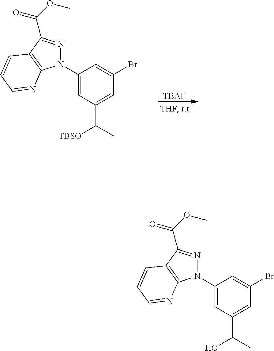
[TBAF].N1(C2=CC(C(C)[TBSO])=CC(Br)=C2)N=C(C(OC)=O)C2=C1N=CC=C2.N1(C2=CC(C(C)O)=CC(Br)=C2)N=C(C(OC)=O)C2=C1N=CC=C2
